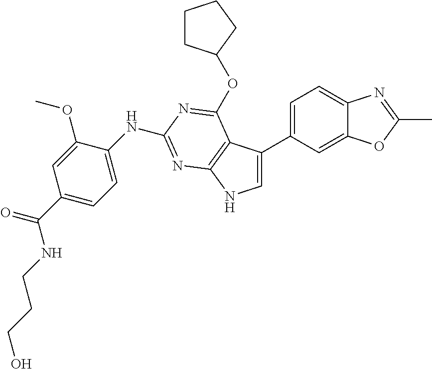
C1(C(NCCCO)=O)=CC=C(NC2=NC3=C(C(C4=CC=C5C(=C4)OC(C)=N5)=CN3)C(OC3CCCC3)=N2)C(OC)=C1
